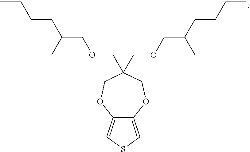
C12=CSC=C1OCC(COCC(CCCC)CC)(COCC(CC)CCCC)CO2
